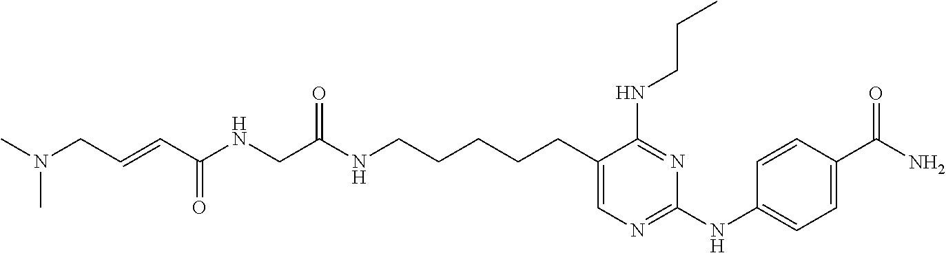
C1=C(CCCCCNC(CNC(C=CCN(C)C)=O)=O)C(NCCC)=NC(NC2=CC=C(C(N)=O)C=C2)=N1
